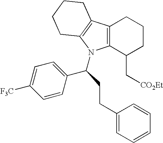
C12=C(C(C[CO2Et])CCC1)N(C(C1=CC=C([F3C])C=C1)CCC1=CC=CC=C1)C1=C2CCCC1
